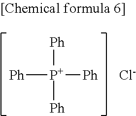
[P+]([Ph])([Ph])([Ph])[Ph].[Cl-]
